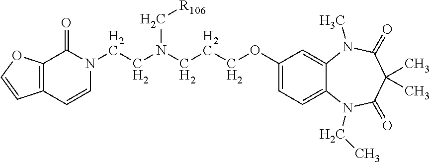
C12=C(C=CN(CCN(CCCOC3=CC=C4C(=C3)N(C)C(=O)C(C)(C)C(=O)N4CC)C[R106])C1=O)C=CO2
